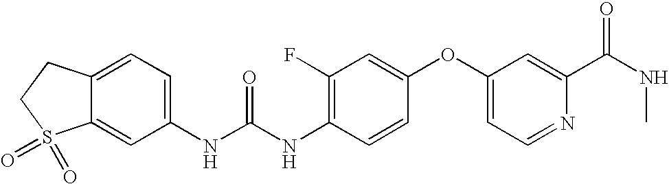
C12=CC(NC(NC3=C(F)C=C(OC4=CC=NC(C(NC)=O)=C4)C=C3)=O)=CC=C1CCS2(=O)=O
